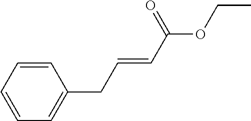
C1=CC=CC=C1CC=CC(OCC)=O
